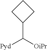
C1(C([OiPr])[Pyd])CCC1
